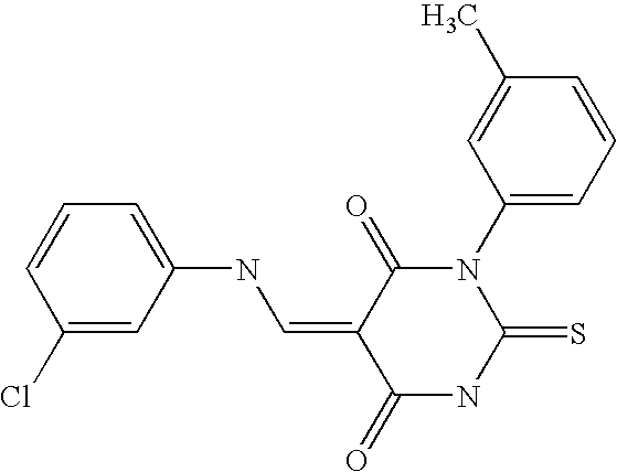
C1=C(NC=C2C(=O)N(C3=CC=CC(C)=C3)C(=S)NC2=O)C=C(Cl)C=C1
